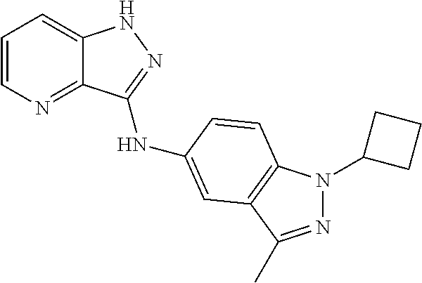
C1=CN=C2C(=C1)NN=C2NC1=CC2=C(N(C3CCC3)N=C2C)C=C1
